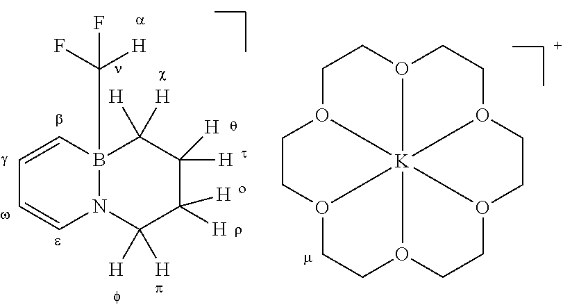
C1=CB2(C([H])(F)F)N(C=C1)C([H])([H])C([H])([H])C([H])([H])C2([H])[H].C1O2CCO3CCO4CCO5CCO6CCO(C1)[K]26354
